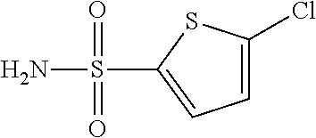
C1=C(Cl)SC(S(N)(=O)=O)=C1
